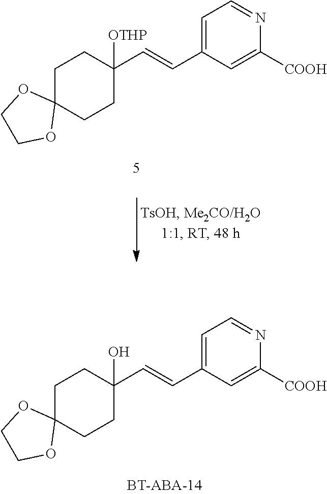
C1C2(CCC(C=CC3=CC=NC([COOH])=C3)(O)C1)OCCO2.C1C2(CCC(C=CC3=CC=NC([COOH])=C3)([OTHP])C1)OCCO2
